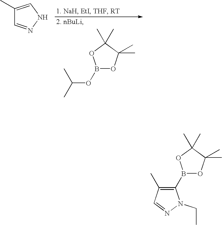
B1(OC(C)C)OC(C)(C)C(C)(C)O1.C1(C)=CNN=C1.B1(C2=C(C)C=NN2CC)OC(C)(C)C(C)(C)O1
